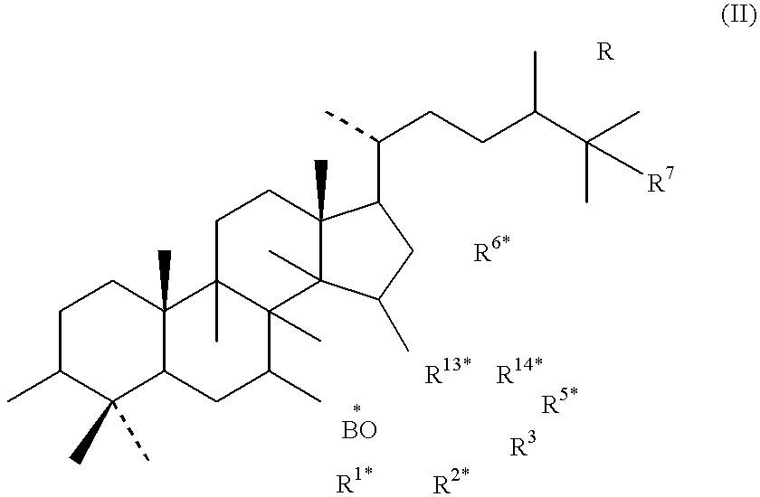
C1C(C)C(C)(C)C2C(C)(C1)C1(C)C(C)(C(C)C2)C2(C)C(C)(CC1)C(C(CCC(C)C([R7])(C)C)C)CC2C.[R2*].[R1*].[R3].[R14*].[R5*].[R13*].[BO]
